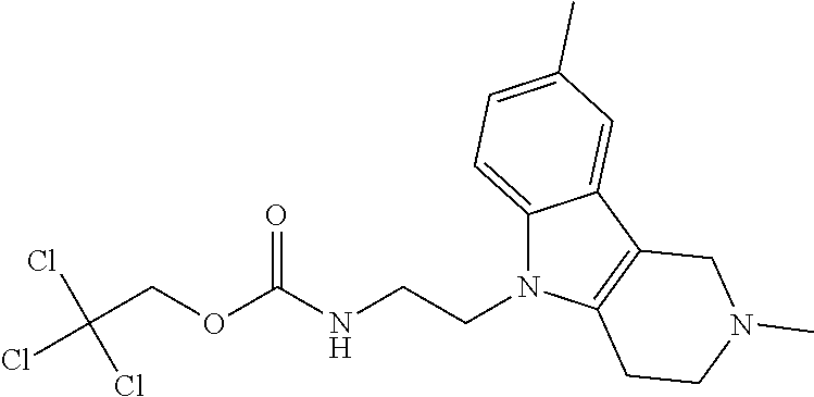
C12=CC=C(C)C=C1C1=C(N2CCNC(OCC(Cl)(Cl)Cl)=O)CCN(C)C1
